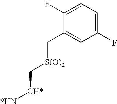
C1(F)=CC=C(F)C=C1C[S(O)2]C[CH*][*HN]
